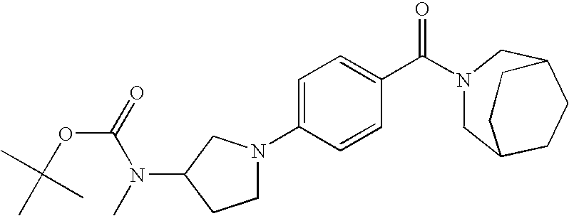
C1=C(N2CCC(N(C(OC(C)(C)C)=O)C)C2)C=CC(C(N2CC3CCC(C2)CC3)=O)=C1
